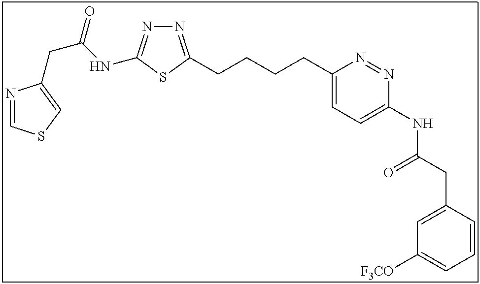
N1=CSC=C1CC(NC1=NN=C(CCCCC2=CC=C(NC(CC3=CC([F3CO])=CC=C3)=O)N=N2)S1)=O
